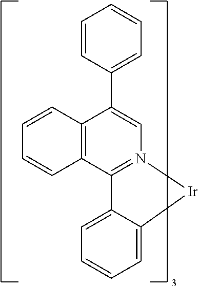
C1=CC2=C(C3=N(C=C2C2=CC=CC=C2)[Ir]C2=CC=CC=C32)C=C1
